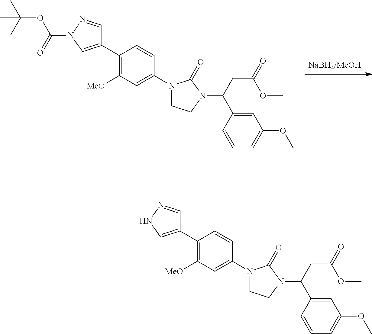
C1(C2=CN(C(=O)OC(C)(C)C)N=C2)=C([MeO])C=C(N2CCN(C(CC(=O)OC)C3=CC(OC)=CC=C3)C2=O)C=C1.C1(C2=CNN=C2)=C([MeO])C=C(N2CCN(C(CC(=O)OC)C3=CC(OC)=CC=C3)C2=O)C=C1
